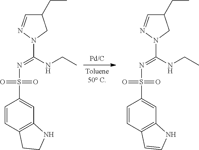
C1=CC2=C(C=C1S(N=C(NCC)N1CC(CC)C=N1)(=O)=O)NCC2.C1=CC2=C(C=C1S(N=C(NCC)N1CC(CC)C=N1)(=O)=O)NC=C2
